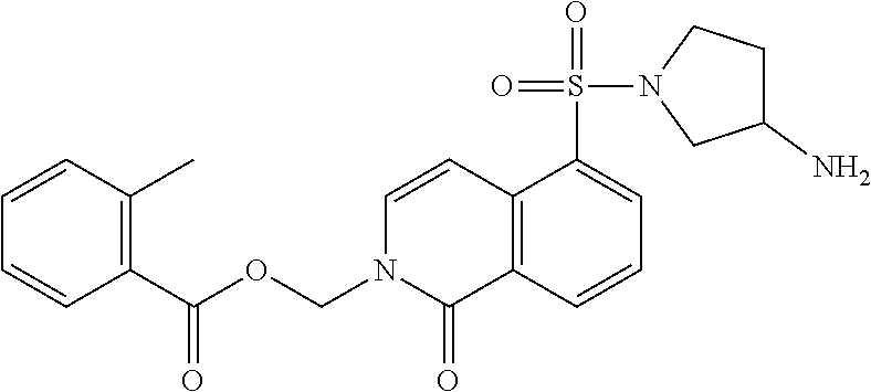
C12=C(C=CC=C1S(N1CC(N)CC1)(=O)=O)C(=O)N(COC(C1=C(C)C=CC=C1)=O)C=C2
